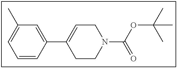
C1=CC(C2=CCN(C(OC(C)(C)C)=O)CC2)=CC(C)=C1
